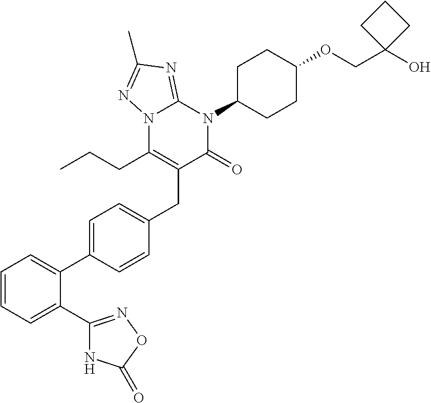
C1(C2=NOC(=O)N2)=CC=CC=C1C1=CC=C(CC2=C(CCC)N3C(=NC(C)=N3)N(C3CCC(OCC4(O)CCC4)CC3)C2=O)C=C1
